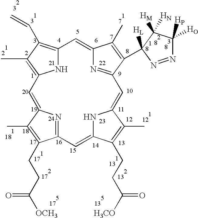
C12=C(C=C)C(C)=C(N1)C=C1N=C(C=C3NC(=CC4=NC(=C2)C(C)=C4C2([HL])C([HM])(N)C(P)(O)N=N2)C(C)=C3CCC([H3CO])=O)C(CCC(=O)[OCH3])=C1C
